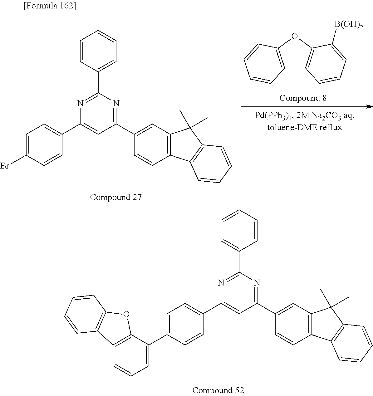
C1=CC=CC(C2=NC(C3=CC=C(C4=CC=CC5=C4OC4=C5C=CC=C4)C=C3)=CC(C3=CC4=C(C=C3)C3=C(C4(C)C)C=CC=C3)=N2)=C1.C1=CC(C2=NC(C3=CC=C(Br)C=C3)=CC(C3=CC4=C(C=C3)C3=C(C4(C)C)C=CC=C3)=N2)=CC=C1.C12=C(OC3=C1C=CC=C3[B(OH)2])C=CC=C2
